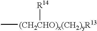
C[(CH2CHO)x(CH2)yR13][R14]
